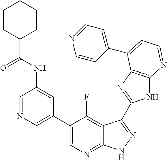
C1=NC=C(C2=CN=C3C(=C2F)C(C2=NC4=C(N2)N=CC=C4C2=CC=NC=C2)=NN3)C=C1NC(C1CCCCC1)=O
